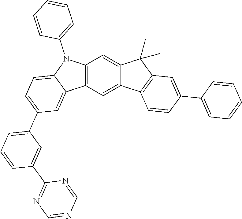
C12=C(C=C3C(=C1)C(C)(C)C1=C3C=CC(C3=CC=CC=C3)=C1)C1=CC(C3=CC=CC(C4=NC=NC=N4)=C3)=CC=C1N2C1=CC=CC=C1
